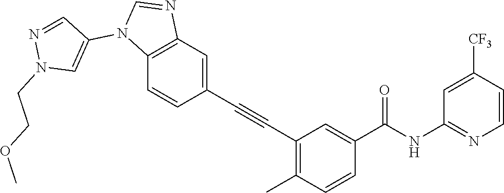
C1=CC([CF3])=CC(NC(C2=CC(C#CC3=CC4=C(C=C3)N(C3=CN(CCOC)N=C3)C=N4)=C(C)C=C2)=O)=N1
